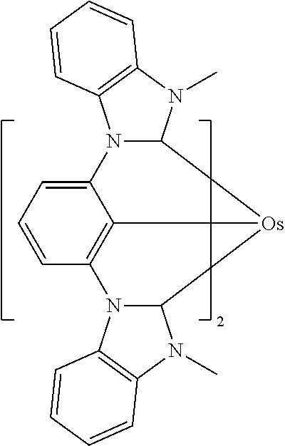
C1=CC2=C3C(=C1)N1C([Os]3C3N2C2=C(N3C)C=CC=C2)N(C)C2=C1C=CC=C2
